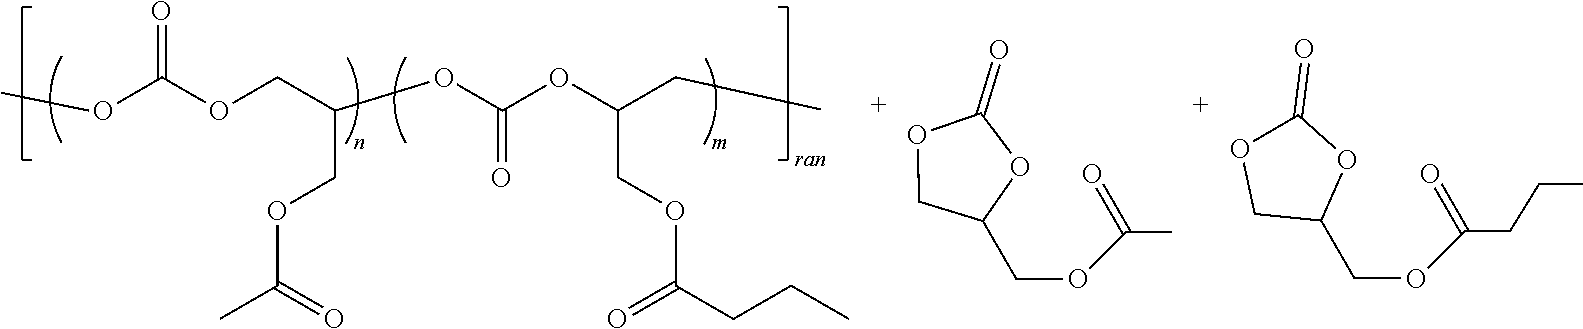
O(C(OCC(COC(C)=O)OC(OC(CC)COC(=O)CCC)=O)=O)C.C(OC(CCC)=O)C1OC(=O)OC1.C(OC(C)=O)C1OC(=O)OC1
